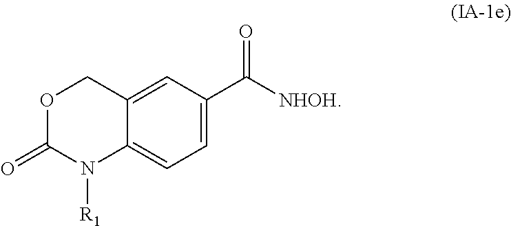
C1=C2C(=CC=C1C([NHOH])=O)N([R1])C(=O)OC2
